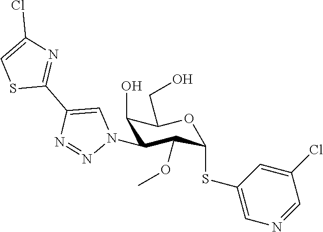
C1(O)C(N2C=C(C3=NC(Cl)=CS3)N=N2)C(OC)C(SC2=CN=CC(Cl)=C2)OC1CO
